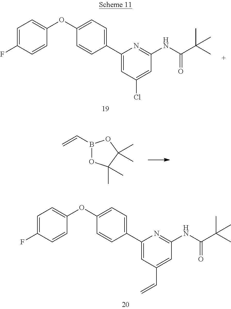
C1=C(F)C=CC(OC2=CC=C(C3=CC(Cl)=CC(NC(C(C)(C)C)=O)=N3)C=C2)=C1.B1(C=C)OC(C)(C)C(C)(C)O1.C1=C(F)C=CC(OC2=CC=C(C3=CC(C=C)=CC(NC(C(C)(C)C)=O)=N3)C=C2)=C1
